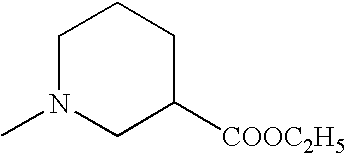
C1N(C)CC([COOC2H5])CC1
